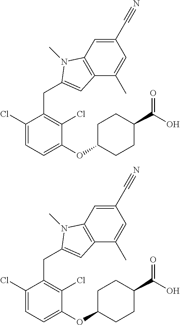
C12=C(C=C(C#N)C=C1C)N(C)C(CC1=C(Cl)C(OC3CCC(C(O)=O)CC3)=CC=C1Cl)=C2.C12=C(C=C(C#N)C=C1C)N(C)C(CC1=C(Cl)C(OC3CCC(C(O)=O)CC3)=CC=C1Cl)=C2
